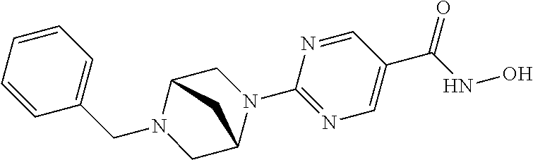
C(N1CC2N(C3=NC=C(C(NO)=O)C=N3)CC1C2)C1=CC=CC=C1
